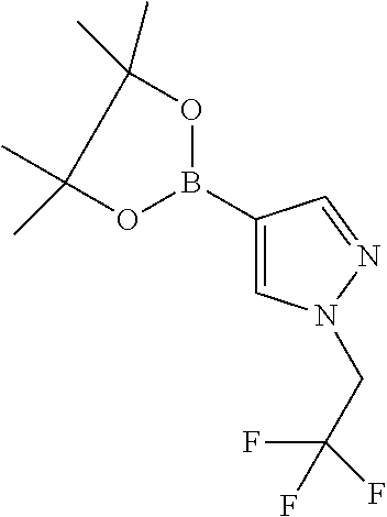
C1(B2OC(C)(C)C(C)(C)O2)=CN(CC(F)(F)F)N=C1
